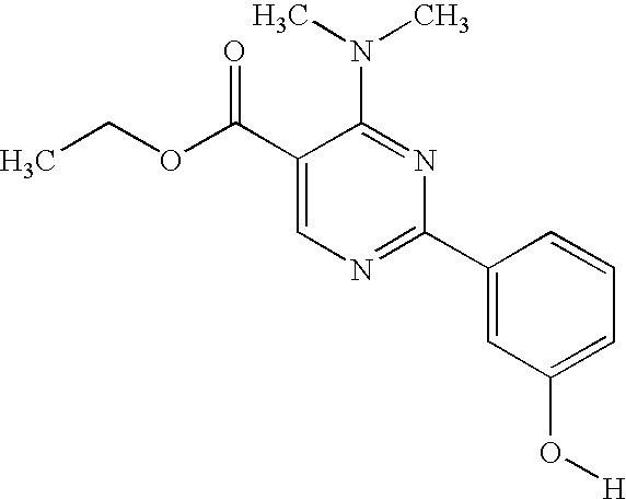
C1(C(OCC)=O)=CN=C(C2=CC(O[H])=CC=C2)N=C1N(C)C
